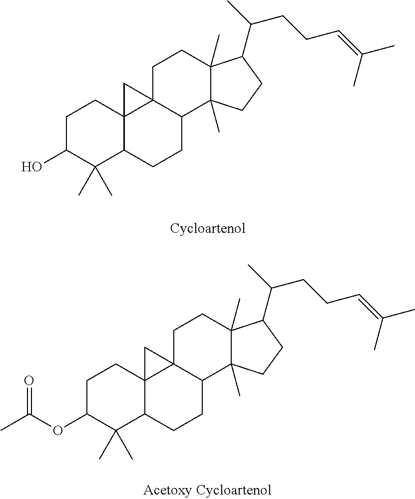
C1C(O)C(C)(C)C2C3(C1)C1(C(CC2)C2(C)C(C)(CC1)C(C(C)CCC=C(C)C)CC2)C3.C1C(OC(C)=O)C(C)(C)C2C3(C1)C1(C(CC2)C2(C)C(C)(CC1)C(C(C)CCC=C(C)C)CC2)C3
